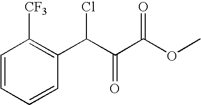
C1=CC=CC(C(C(C(OC)=O)=O)Cl)=C1[CF3]
